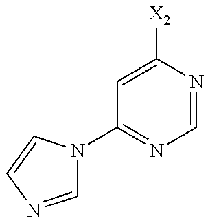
C1=C([X2])N=CN=C1N1C=NC=C1
